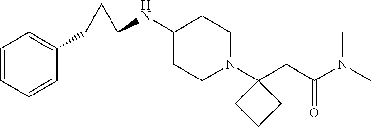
C1(CC(N(C)C)=O)(N2CCC(NC3C(C4=CC=CC=C4)C3)CC2)CCC1
